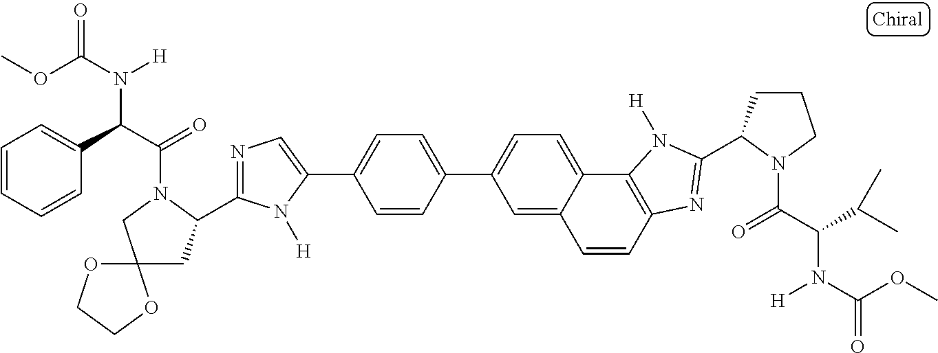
C1=CC(C2=CC=C3C(=C2)C=CC2=C3N([H])C(C3CCCN3C(C(C(C)C)N(C(OC)=O)[H])=O)=N2)=CC=C1C1=CN=C(C2CC3(CN2C(C(C2=CC=CC=C2)N(C(OC)=O)[H])=O)OCCO3)N1[H]
